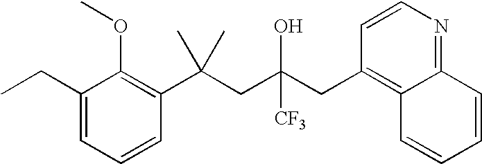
C1(CC)=CC=CC(C(CC(CC2=C3C(=NC=C2)C=CC=C3)(O)[CF3])(C)C)=C1OC
